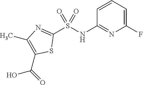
C1(F)=CC=CC(NS(C2=NC(C)=C(C(=O)O)S2)(=O)=O)=N1
